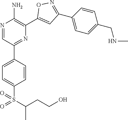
N1=CC(C2=CC=C(S(=O)(C(C)CCO)=O)C=C2)=NC(C2=CC(C3=CC=C(CNC)C=C3)=NO2)=C1N
